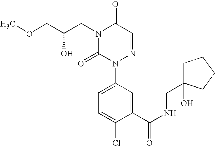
C1(C(NCC2(O)CCCC2)=O)=CC(N2N=CC(=O)N(CC(COC)O)C2=O)=CC=C1Cl
